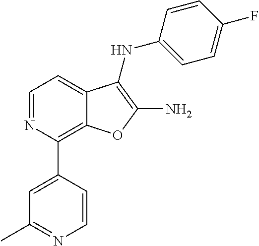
C1=CC(NC2=C(N)OC3=C(C4=CC(C)=NC=C4)N=CC=C32)=CC=C1F
